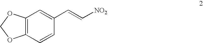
C12=C(C=CC(C=C[NO2])=C1)OCO2
